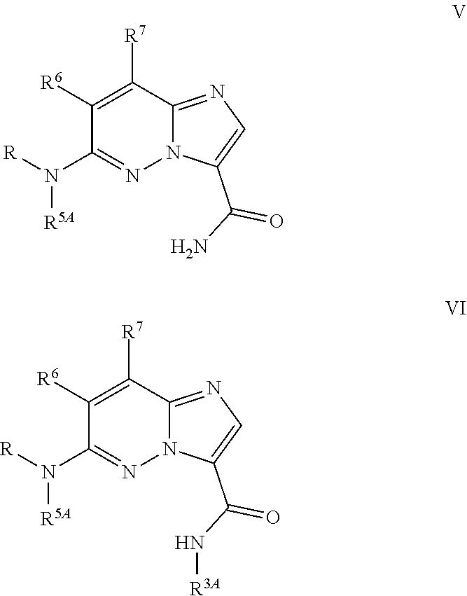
C1([R6])=C([R7])C2=NC=C(C(N)=O)N2N=C1N([R])[R5A].C1([R6])=C([R7])C2=NC=C(C(N[R3A])=O)N2N=C1N([R])[R5A]
